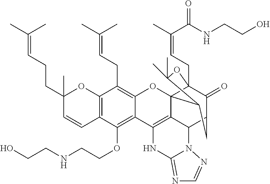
C12=C(C(OCCNCCO)=C3C(=C1CC=C(C)C)OC14C5=C3NC3=NC=NN3C5C3C(=O)C1(CC=C(C)C(NCCO)=O)OC(C)(C)C4C3)C=CC(CCC=C(C)C)(C)O2
